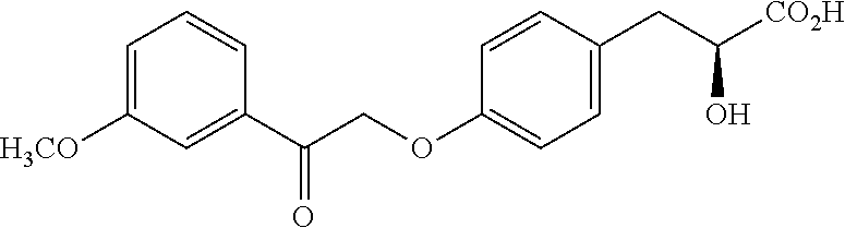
C1=C([H3CO])C=C(C(COC2=CC=C(CC([CO2H])O)C=C2)=O)C=C1
